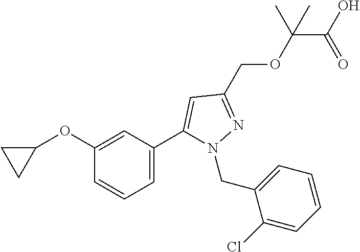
C(C(OCC1=NN(CC2=CC=CC=C2Cl)C(C2=CC=CC(OC3CC3)=C2)=C1)(C)C)(O)=O
